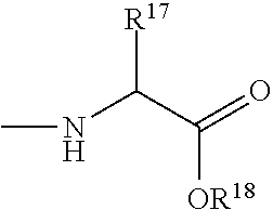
[R17]C(NC)C([OR18])=O
